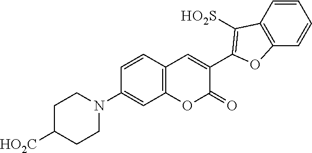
C1=CC2=C(C=C1N1CCC([HO2C])CC1)OC(=O)C(C1=C([HO2S])C3=C(C=CC=C3)O1)=C2
